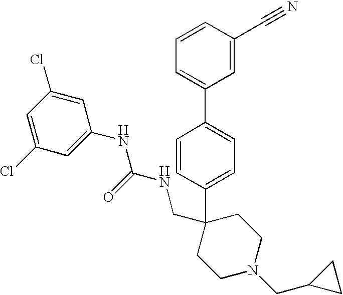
C1(NC(=O)NCC2(C3=CC=C(C4=CC=CC(C#N)=C4)C=C3)CCN(CC3CC3)CC2)=CC(Cl)=CC(Cl)=C1
